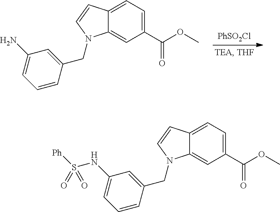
C12=CC=C(C(=O)OC)C=C1N(CC1=CC(N)=CC=C1)C=C2.[PhSO2Cl].C12=CC=C(C(=O)OC)C=C1N(CC1=CC(NS([Ph])(=O)=O)=CC=C1)C=C2
